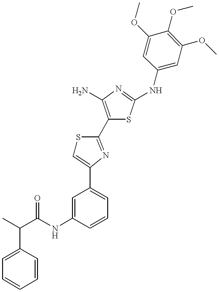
C(NC1=CC(C2=CSC(C3=C(N)N=C(NC4=CC(OC)=C(OC)C(OC)=C4)S3)=N2)=CC=C1)(=O)C(C)C1=CC=CC=C1
